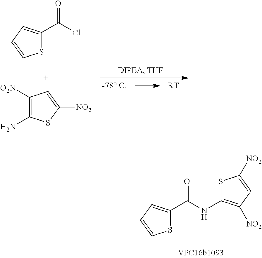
S1C(C(Cl)=O)=CC=C1.C1([O2N])=C(N)SC([NO2])=C1.[RT].S1C(C(NC2=C([NO2])C=C([NO2])S2)=O)=CC=C1
